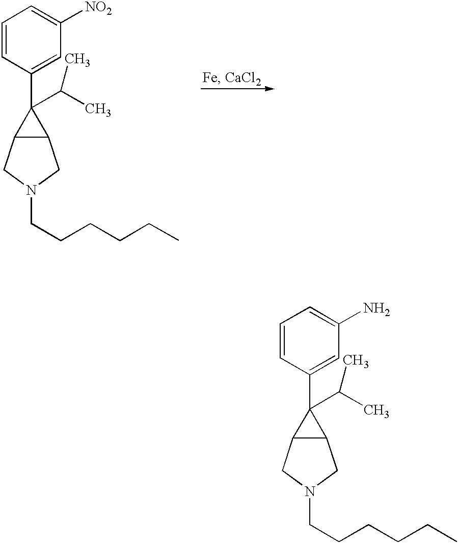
C1=CC(C2(C(C)C)C3C2CN(CCCCCC)C3)=CC(N)=C1.C1=CC(C2(C(C)C)C3C2CN(CCCCCC)C3)=CC([NO2])=C1
